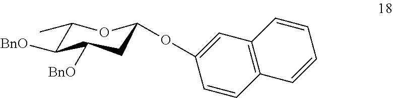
C1(C)C([BnO])C([BnO])CC(OC2=CC3=C(C=C2)C=CC=C3)O1
